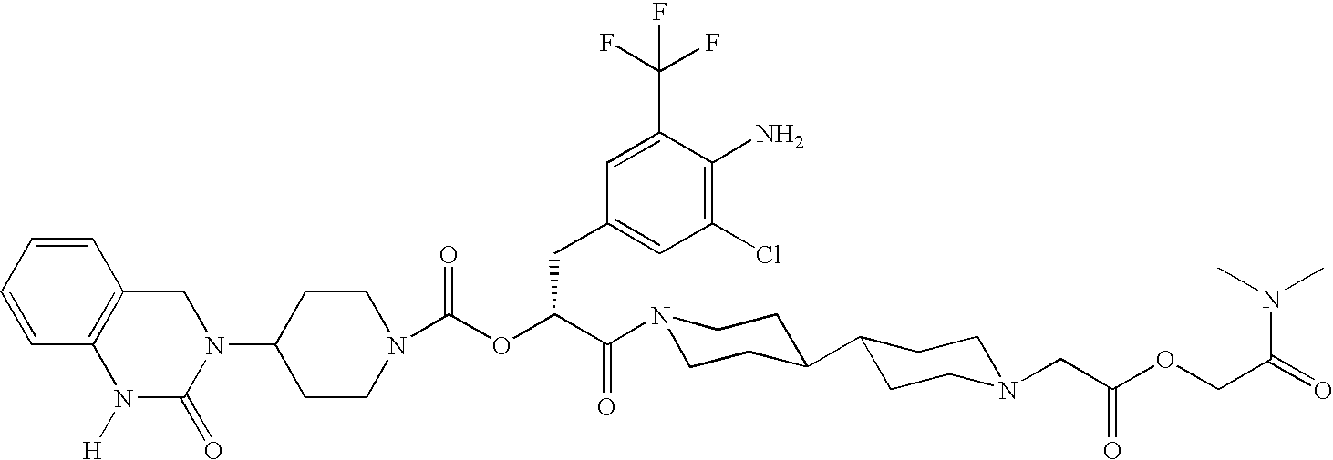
C1(N2CC3=C(N([H])C2=O)C=CC=C3)CCN(C(OC(C(=O)N2CCC(C3CCN(CC(OCC(=O)N(C)C)=O)CC3)CC2)CC2=CC(Cl)=C(N)C(C(F)(F)F)=C2)=O)CC1
